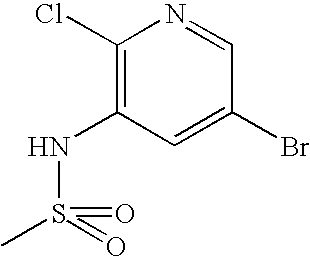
C1(Cl)=C(NS(=O)(=O)C)C=C(Br)C=N1
